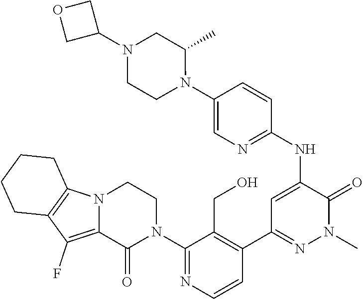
C1(N2CCN3C(=C(F)C4=C3CCCC4)C2=O)=NC=CC(C2=NN(C)C(=O)C(NC3=NC=C(N4C(C)CN(C5COC5)CC4)C=C3)=C2)=C1CO
